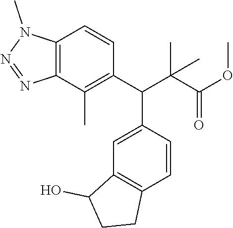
C12=C(C=CC(C(C(C(=O)OC)(C)C)C3=C(C)C4=C(C=C3)N(C)N=N4)=C1)CCC2O
